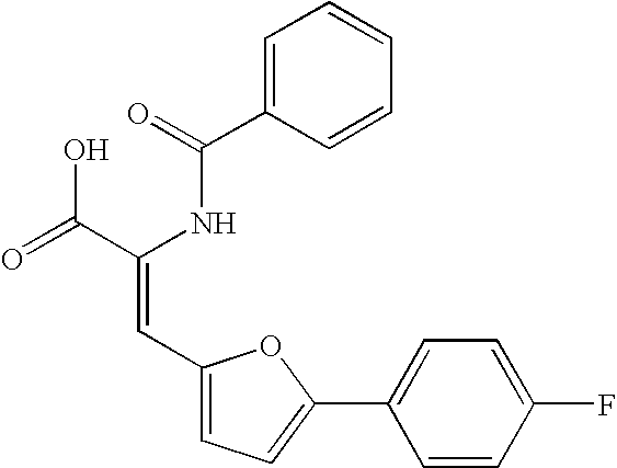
C1=C(C(=O)NC(C(=O)O)=CC2=CC=C(C3=CC=C(F)C=C3)O2)C=CC=C1
